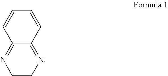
C12=NCCN=C1C=CC=C2
